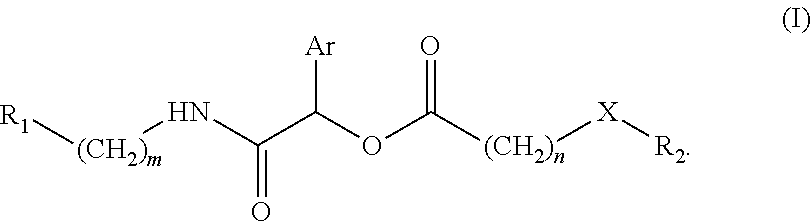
[R1][(CH2)m]NC(=O)C(OC([(CH2)n][X][R2])=O)[Ar]
